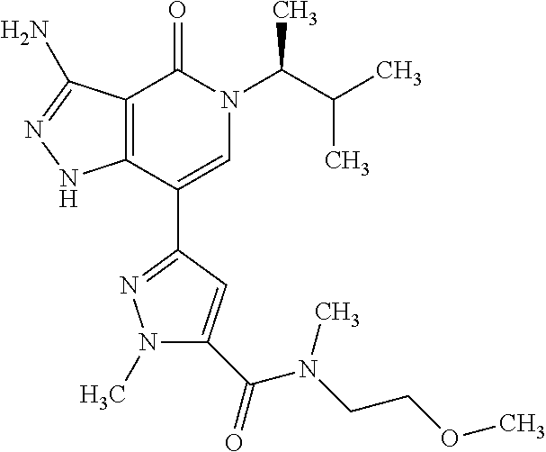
C12=C(C(C3=NN(C)C(C(=O)N(CCOC)C)=C3)=CN(C(C(C)C)C)C1=O)NN=C2N
